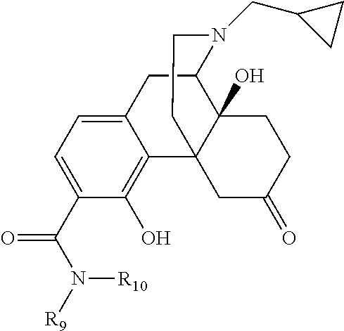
C12=CC=C(C(N([R10])[R9])=O)C(O)=C1C13C(O)(C(C2)N(CC2CC2)CC1)CCC(=O)C3
